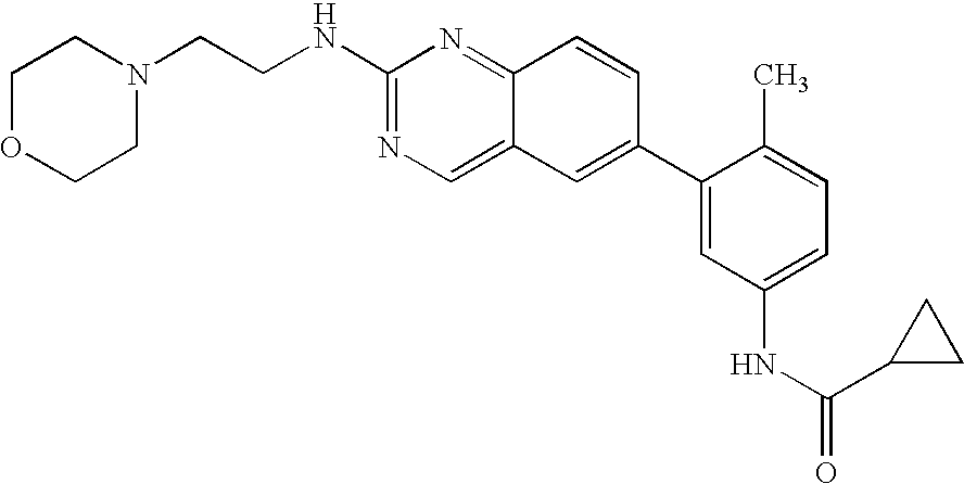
C1(NCCN2CCOCC2)=NC=C2C(=N1)C=CC(C1=CC(NC(C3CC3)=O)=CC=C1C)=C2
